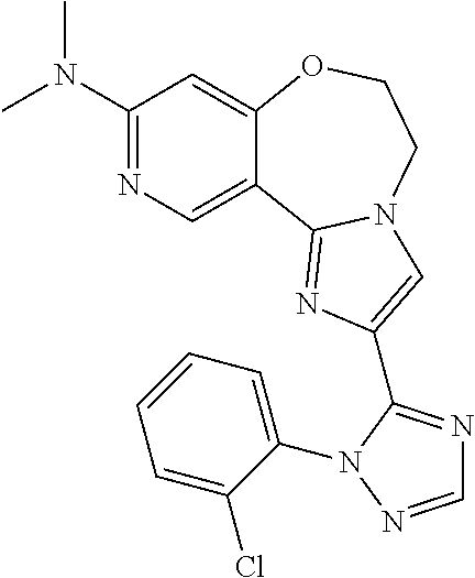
C1(N(C)C)=NC=C2C(=C1)OCCN1C2=NC(C2=NC=NN2C2=CC=CC=C2Cl)=C1
